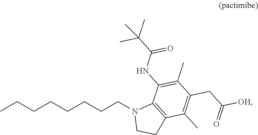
CCCCCCCCN1CCC2=C1C(NC(C(C)(C)C)=O)=C(C)C(CC([OH])=O)=C2C
